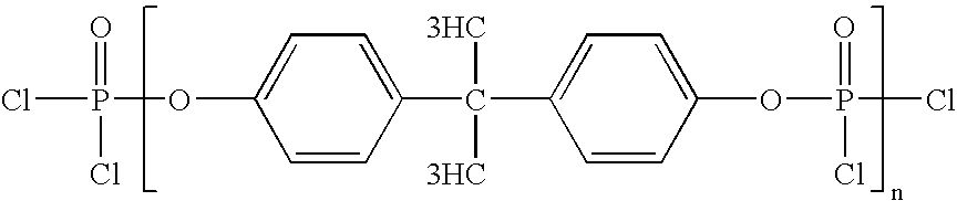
ClP(=O)(Cl)OC1=CC=C(C(C2=CC=C(OP(=O)(Cl)Cl)C=C2)([3HC])[3HC])C=C1
